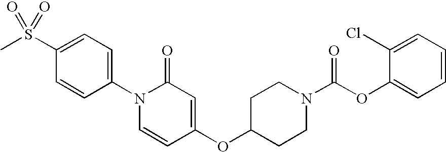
C1(S(C)(=O)=O)=CC=C(N2C=CC(OC3CCN(C(OC4=CC=CC=C4Cl)=O)CC3)=CC2=O)C=C1
